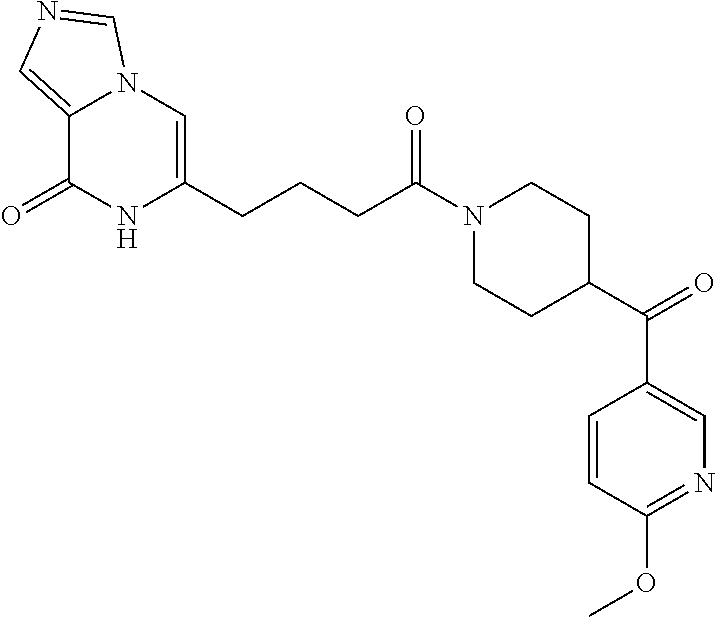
C12=CN=CN1C=C(CCCC(N1CCC(C(C3=CN=C(OC)C=C3)=O)CC1)=O)NC2=O
